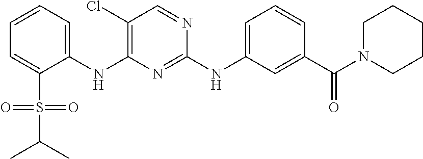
C1=C(S(C(C)C)(=O)=O)C(NC2=C(Cl)C=NC(NC3=CC=CC(C(N4CCCCC4)=O)=C3)=N2)=CC=C1
